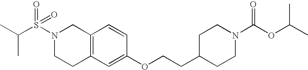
N1(S(C(C)C)(=O)=O)CCC2=C(C=CC(OCCC3CCN(C(OC(C)C)=O)CC3)=C2)C1
